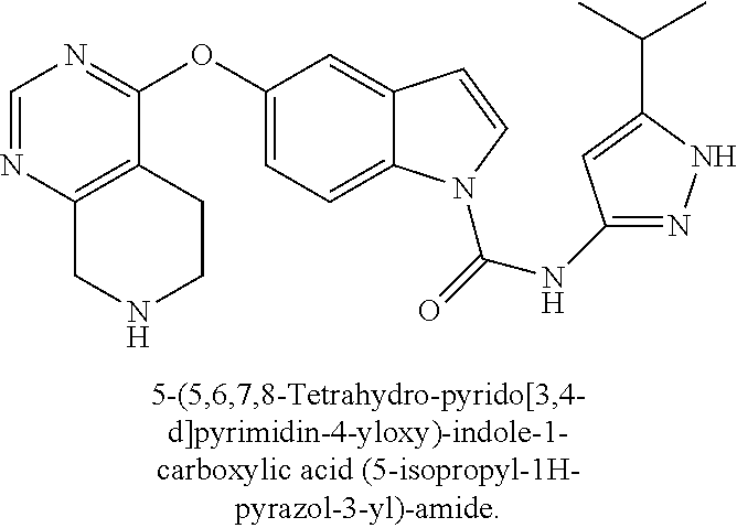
C1=NC2=C(C(OC3=CC=C4C(=C3)C=CN4C(=O)NC3=NNC(C(C)C)=C3)=N1)CCNC2
